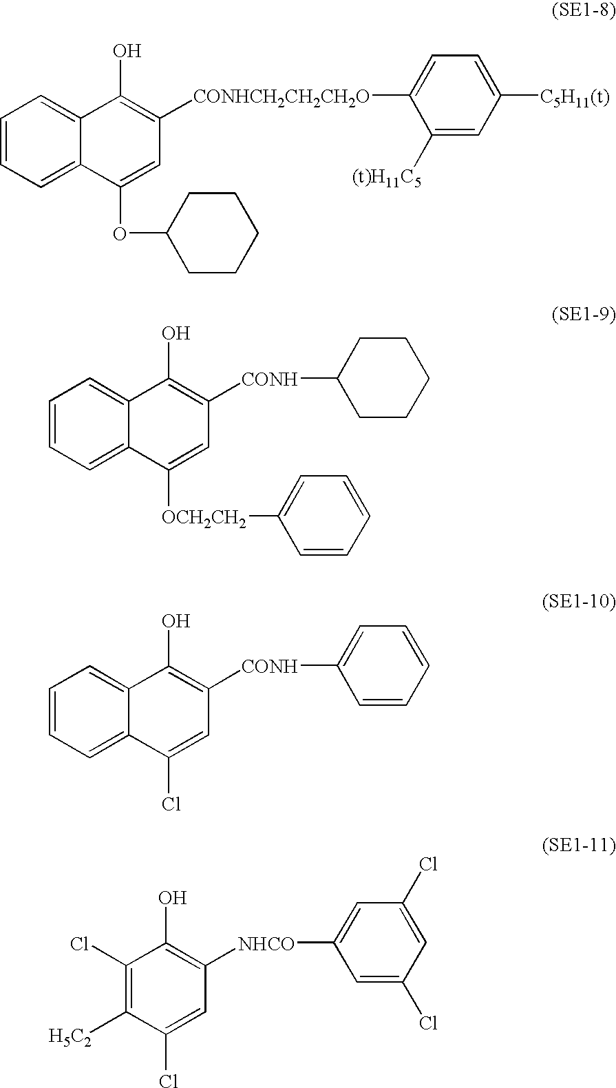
C1=CC=C2C(=C1)C(O)=C([CONHCH2CH2CH2O]C1=CC=C([C5H11(t)])C=C1[(t)H11C5])C=C2OC1CCCCC1.C1=CC=C2C(=C1)C(O)=C([CONH]C1CCCCC1)C=C2[OCH2CH2]C1=CC=CC=C1.C1=CC=C2C(=C1)C(O)=C([CONH]C1=CC=CC=C1)C=C2Cl.C1(Cl)=C([H5C2])C(Cl)=CC([NHCO]C2=CC(Cl)=CC(Cl)=C2)=C1O
